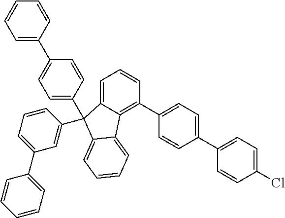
C1=C(C2=CC=C(C3(C4=CC(C5=CC=CC=C5)=CC=C4)C4=CC=CC(C5=CC=C(C6=CC=C(Cl)C=C6)C=C5)=C4C4=CC=CC=C34)C=C2)C=CC=C1
